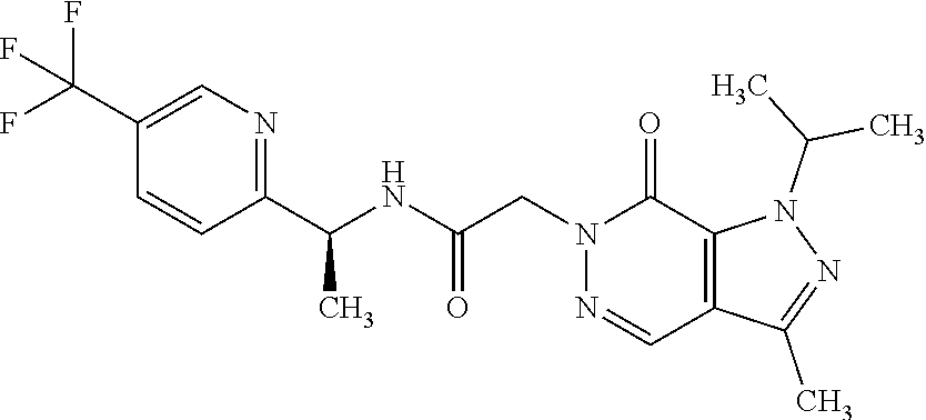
C1(C(F)(F)F)=CN=C(C(NC(CN2N=CC3=C(C2=O)N(C(C)C)N=C3C)=O)C)C=C1
